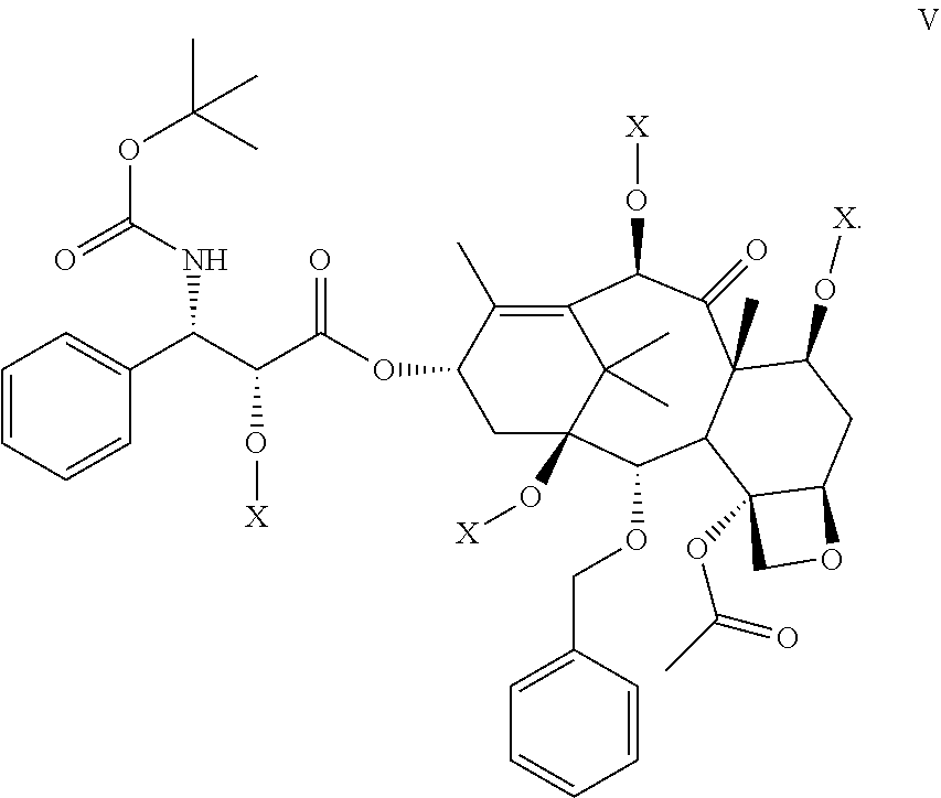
O(C(C)(C)C)C(NC(C1=CC=CC=C1)C(O[X])C(=O)OC1CC2(O[X])C(C)(C)C(=C1C)C(O[X])C(=O)C1(C)C(C2OCC2=CC=CC=C2)C2(OC(=O)C)C(CC1O[X])OC2)=O
